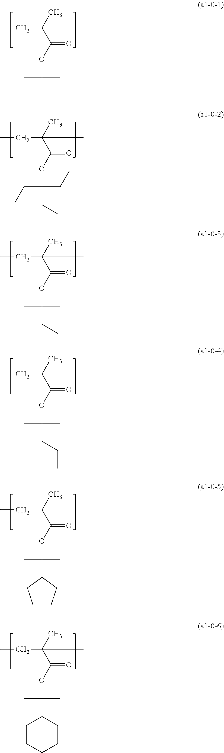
CCC(C(OC(CC)(CC)CC)=O)(C)C.CCC(C(OC(C)(C)CC)=O)(C)C.CCC(C(OC(C)(C)CCC)=O)(C)C.CCC(C(OC(C)(C)C1CCCC1)=O)(C)C.CCC(C(OC(C)(C)C1CCCCC1)=O)(C)C.CCC(C(OC(C)(C)C)=O)(C)C
